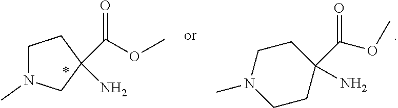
C1N(C)CC(C(=O)OC)(N)C1.C1(C(OC)=O)(N)CCN(C)CC1
